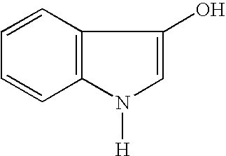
C1=CC2=C(C=C1)N([H])C=C2O
